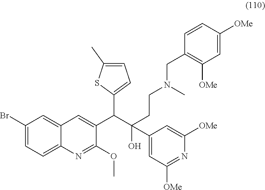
C1(Br)=CC=C2C(=C1)C=C(C(C(O)(CCN(C)CC1=C([OMe])C=C([OMe])C=C1)C1=CC([OMe])=NC([OMe])=C1)C1=CC=C(C)S1)C(OC)=N2
